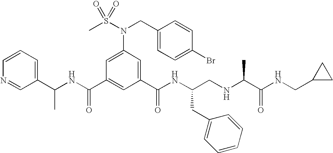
C1(C(NC(C2=CC(C(NC(CNC(C(NCC3CC3)=O)C)CC3=CC=CC=C3)=O)=CC(N(S(C)(=O)=O)CC3=CC=C(Br)C=C3)=C2)=O)C)=CC=CN=C1
